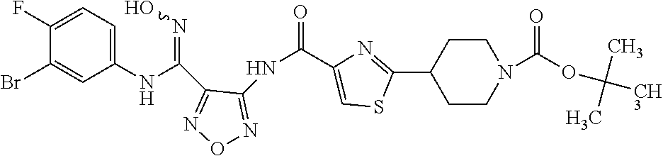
C1(NC(=NO)C2=NON=C2NC(=O)C2=CSC(C3CCN(C(OC([CH3])(C)C)=O)CC3)=N2)=CC=C(F)C(Br)=C1
